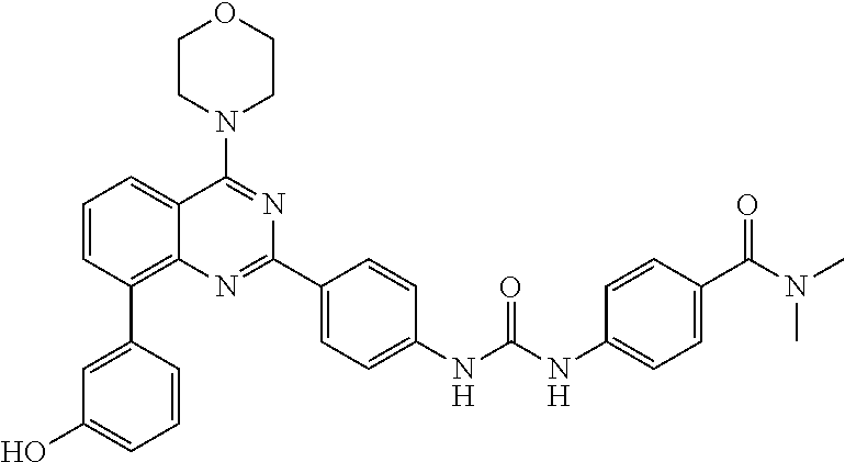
C1=CC(C2=CC(O)=CC=C2)=C2C(=C1)C(N1CCOCC1)=NC(C1=CC=C(NC(NC3=CC=C(C(N(C)C)=O)C=C3)=O)C=C1)=N2
